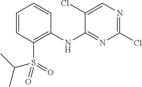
C1=CC(S(=O)(=O)C(C)C)=C(NC2=NC(Cl)=NC=C2Cl)C=C1
